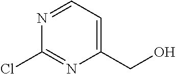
C1(CO)=CC=NC(Cl)=N1
